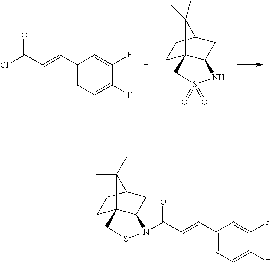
C1(C=CC(Cl)=O)=CC=C(F)C(F)=C1.C1C23C(CC(C1)C2(C)C)NS(=O)(=O)C3.C1(C=CC(=O)N2C3C4(CCC(C3)C4(C)C)CS2)=CC=C(F)C(F)=C1
